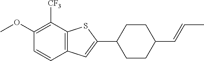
C1(OC)=C([CF3])C2=C(C=C1)C=C(C1CCC(C=CC)CC1)S2
